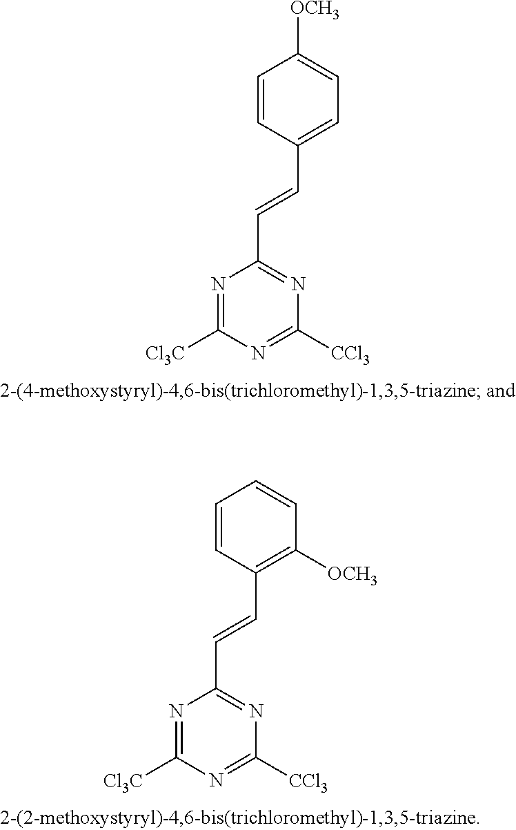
N1=C([Cl3C])N=C([CCl3])N=C1C=CC1=CC=C([OCH3])C=C1.N1=C([Cl3C])N=C([CCl3])N=C1C=CC1=C([OCH3])C=CC=C1
